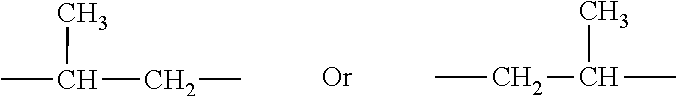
CC(CC)C.C(CC)(C)C
